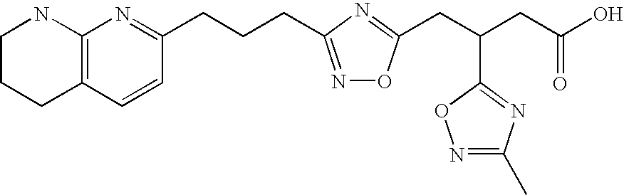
C1CCC2=C(N1)N=C(CCCC1=NOC(CC(CC(O)=O)C3=NC(C)=NO3)=N1)C=C2
